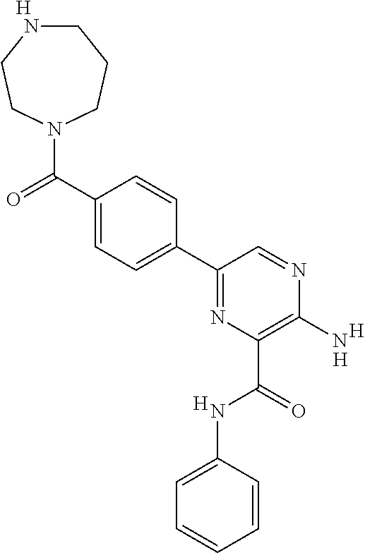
C1(C(N2CCCNCC2)=O)=CC=C(C2=NC(C(=O)NC3=CC=CC=C3)=C(N)N=C2)C=C1.[H].[H].[H].[H]
